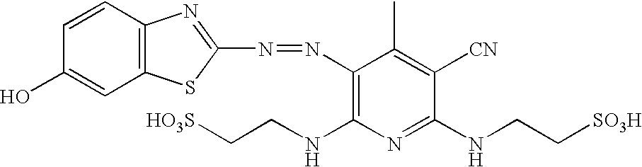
C12=C(C=CC(O)=C1)N=C(N=NC1=C(NCC[HO3S])N=C(NCC[SO3H])C([CN])=C1C)S2
